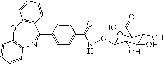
C1(C2=NC3=C(OC4=C2C=CC=C4)C=CC=C3)=CC=C(C(NOC2OC(C(=O)O)C(O)C(O)C2O)=O)C=C1
